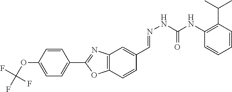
C1=CC(C2=NC3=C(O2)C=CC(C=NNC(=O)NC2=C(C(C)C)C=CC=C2)=C3)=CC=C1OC(F)(F)F
